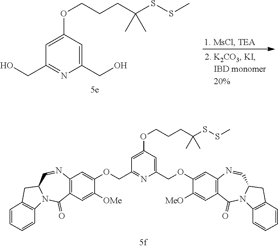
OCC1=NC(CO)=CC(OCCCC(SSC)(C)C)=C1.C12=C(C=C([OMe])C(OCC3=NC(COC4=CC5=C(C=C4[MeO])C(=O)N4C(C=N5)CC5=C4C=CC=C5)=CC(OCCCC(SSC)(C)C)=C3)=C1)C(=O)N1C(C=N2)CC2=C1C=CC=C2
